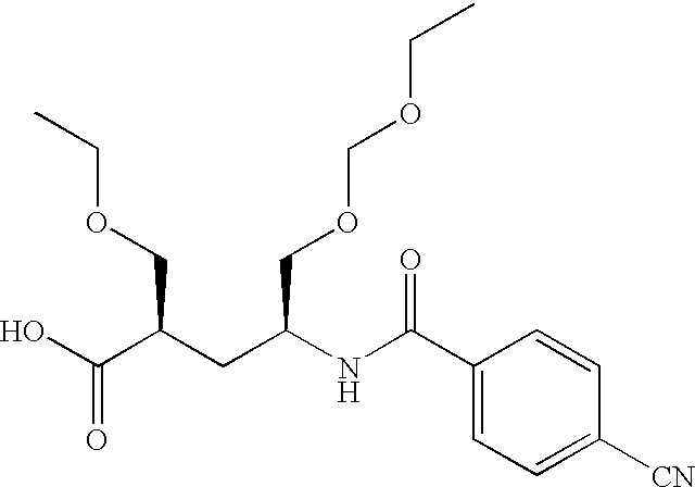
OC(C(COCC)CC(NC(C1=CC=C([CN])C=C1)=O)COCOCC)=O
